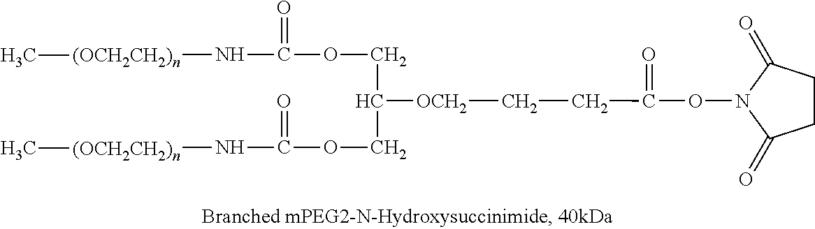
C1CC(=O)N(OC(CC[OCH2]C(COC(=O)N[(OCH2CH2)n]C)COC(=O)N[(OCH2CH2)n]C)=O)C1=O
